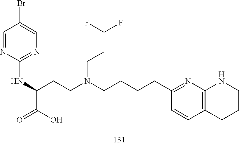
C1(CCCCN(CCC(F)F)CCC(NC2=NC=C(Br)C=N2)C(O)=O)=NC2=C(C=C1)CCCN2
